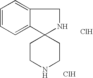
C12=CC=CC=C1C1(NC2)CCNCC1.Cl.Cl
